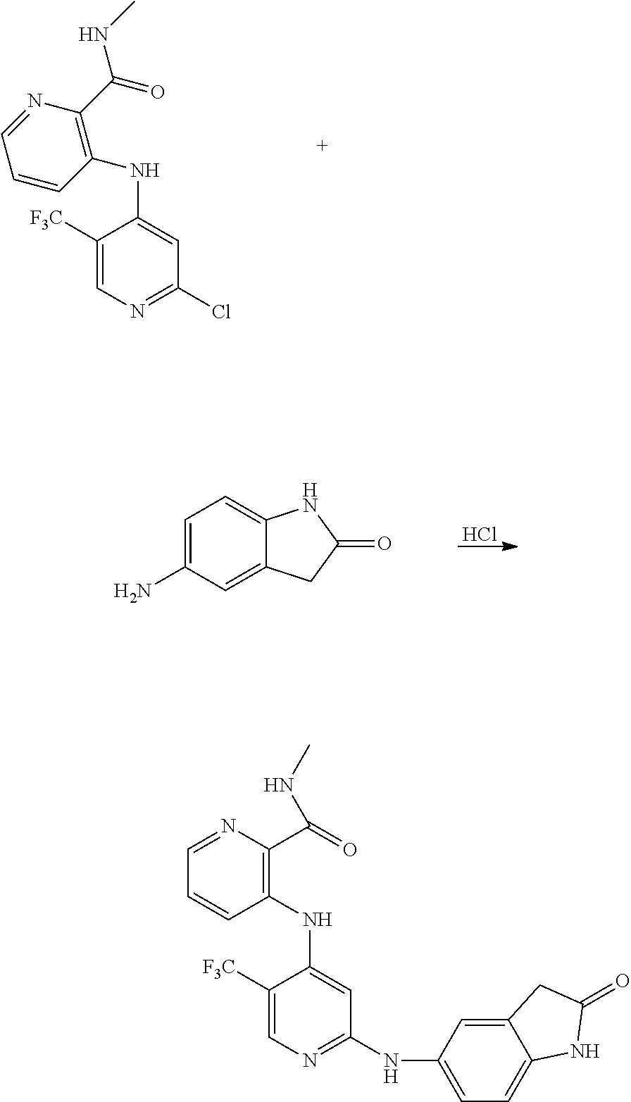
C1([F3C])=CN=C(Cl)C=C1NC1=C(C(=O)NC)N=CC=C1.Cl.C1=C(N)C=C2C(=C1)NC(=O)C2.C1([F3C])=CN=C(NC2=CC=C3C(=C2)CC(=O)N3)C=C1NC1=C(C(=O)NC)N=CC=C1
